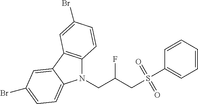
N1(CC(F)CS(C2=CC=CC=C2)(=O)=O)C2=C(C3=CC(Br)=CC=C13)C=C(Br)C=C2
